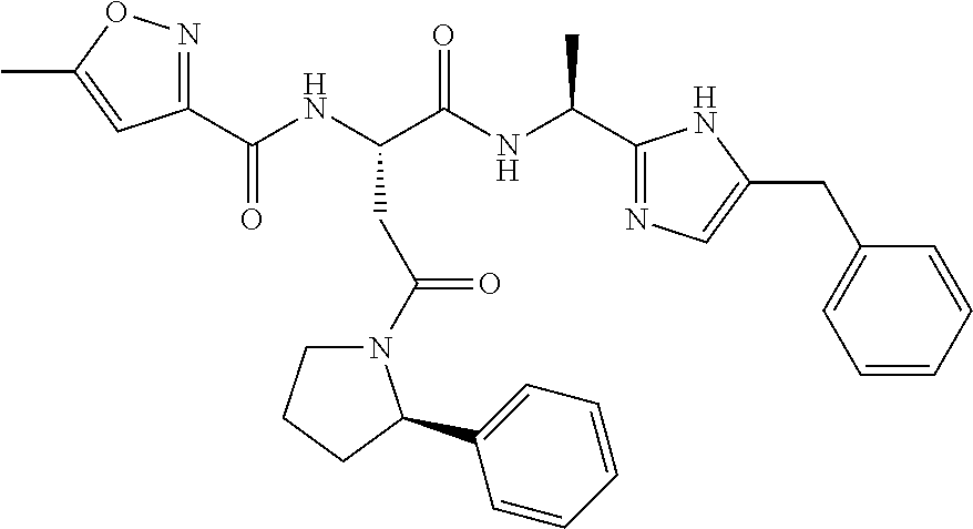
C(NC(C(NC(C)C1=NC=C(CC2=CC=CC=C2)N1)=O)CC(=O)N1CCCC1C1=CC=CC=C1)(C1=NOC(C)=C1)=O
